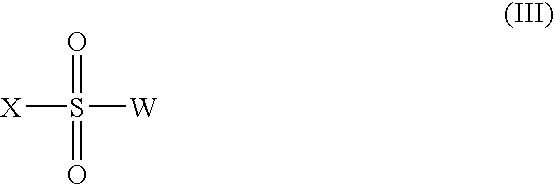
[X]S([W])(=O)=O
